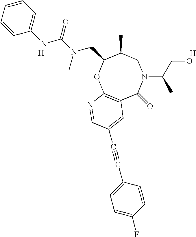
[H].C12=C(OC(CN(C(=O)NC3=CC=CC=C3)C)C(C)CN(C(CO)C)C1=O)N=CC(C#CC1=CC=C(F)C=C1)=C2.[H]
